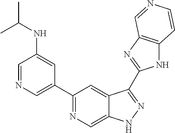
C1=NC=C(C2=NC=C3C(=C2)C(C2=NC4=C(N2)C=CN=C4)=NN3)C=C1NC(C)C
